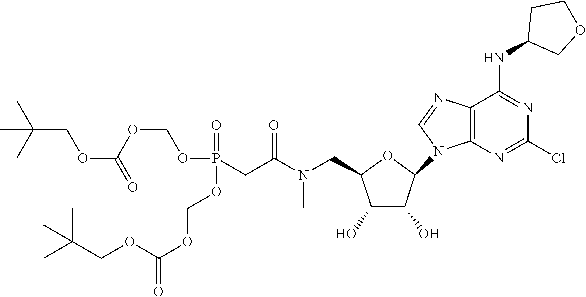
O1C(CN(C(CP(=O)(OCOC(=O)OCC(C)(C)C)OCOC(=O)OCC(C)(C)C)=O)C)C(O)C(O)C1N1C=NC2=C1N=C(Cl)N=C2NC1COCC1
